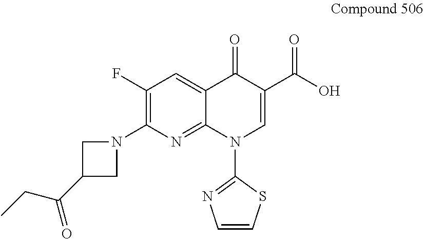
C1(F)=C(N2CC(C(CC)=O)C2)N=C2C(=C1)C(=O)C(C(O)=O)=CN2C1=NC=CS1
